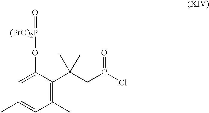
C1=C(O[(PrO)2P]=O)C(C(C)(CC(=O)Cl)C)=C(C)C=C1C
